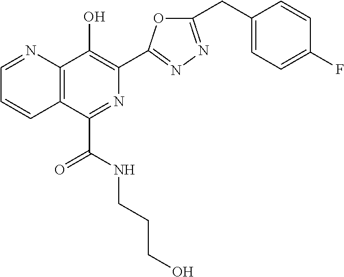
C1=NC2=C(C=C1)C(C(NCCCO)=O)=NC(C1=NN=C(CC3=CC=C(F)C=C3)O1)=C2O
